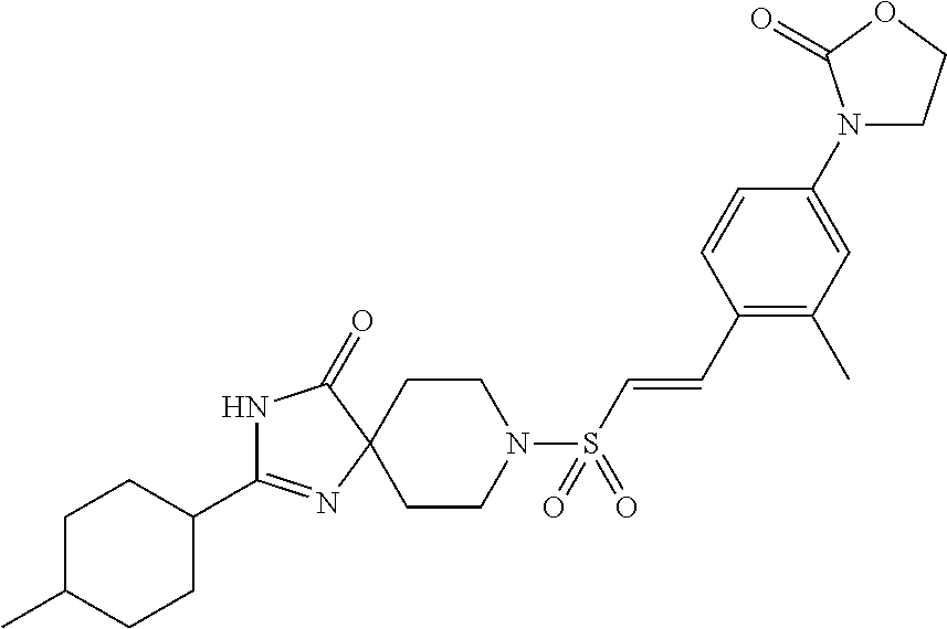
C1(C2=NC3(C(=O)N2)CCN(S(C=CC2=C(C)C=C(N4CCOC4=O)C=C2)(=O)=O)CC3)CCC(C)CC1
